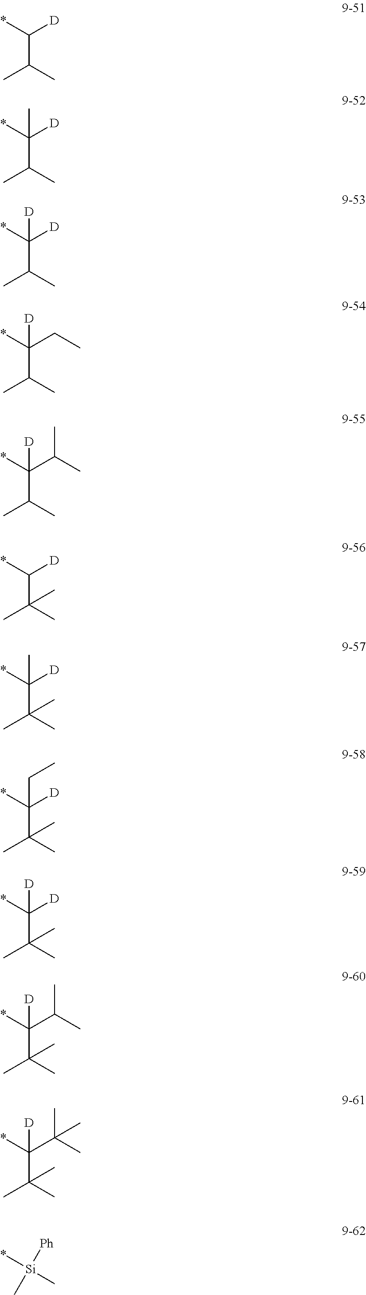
C(C(C)C)([D])*.C(C(C)C)([D])(*)C.C(C(C)C)([D])(*)[D].C(C(C)C)(C(C)C)(*)[D].C(C(C)(C)C)([D])*.C(C(C)C)(CC)(*)[D].C(C(C)(C)C)([D])(*)C.C(C(C)(C)C)([D])(*)CC.C(C(C)(C)C)([D])(*)[D].C(C(C)(C)C)(C(C)C)(*)[D].C(C(C)(C)C)(C(C)(C)C)(*)[D].*[Si](C)([Ph])C
